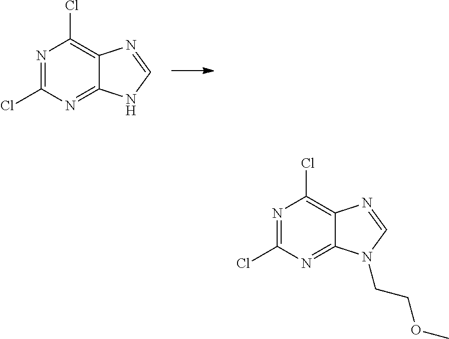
N1=C(Cl)N=C2C(=C1Cl)N=CN2.N1=C(Cl)N=C2C(=C1Cl)N=CN2CCOC
